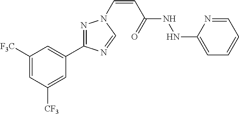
C1([F3C])=CC([CF3])=CC(C2=NN(C=CC(=O)NNC3=CC=CC=N3)C=N2)=C1
